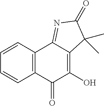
C1=CC2=C(C=C1)C(=O)C(O)=C1C2=NC(=O)C1(C)C
